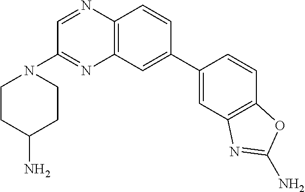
C12=C(C=CC(C3=CC4=C(C=C3)OC(N)=N4)=C1)N=CC(N1CCC(N)CC1)=N2
